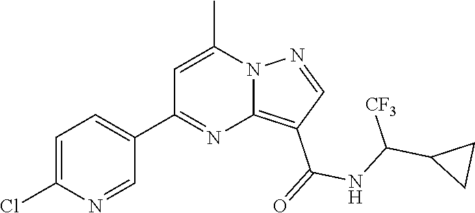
C12=C(C(=O)NC(C3CC3)[CF3])C=NN1C(C)=CC(C1=CC=C(Cl)N=C1)=N2
